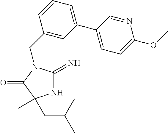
C1(CN2C(=N)NC(C)(CC(C)C)C2=O)=CC(C2=CC=C(OC)N=C2)=CC=C1
